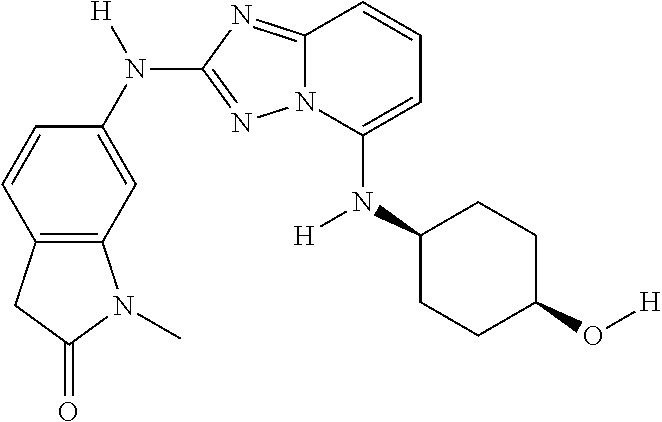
C12=C(C=C(N([H])C3=NN4C(=N3)C=CC=C4N(C3CCC(O[H])CC3)[H])C=C1)N(C)C(=O)C2
